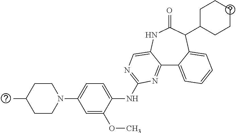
N1(C2=CC=C(NC3=NC=C4C(=N3)C3=CC=CC=C3C(C3CCCCC3)C(=O)N4)C(OC)=C2)CCC(C)CC1
